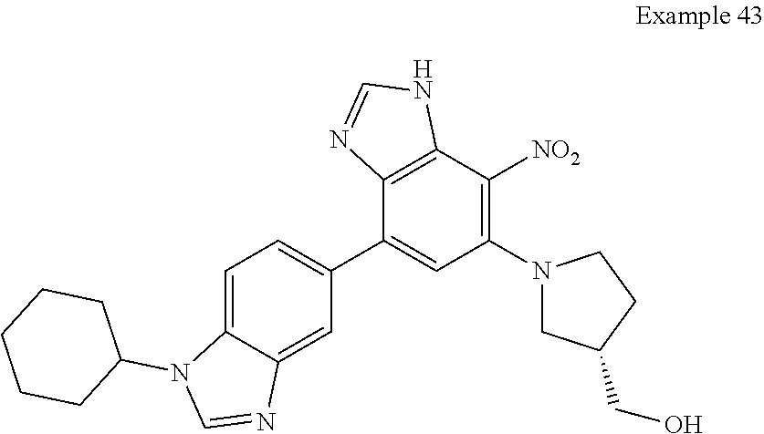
C12=C(C(C3=CC=C4C(=C3)N=CN4C3CCCCC3)=CC(N3CC(CO)CC3)=C1[NO2])N=CN2
